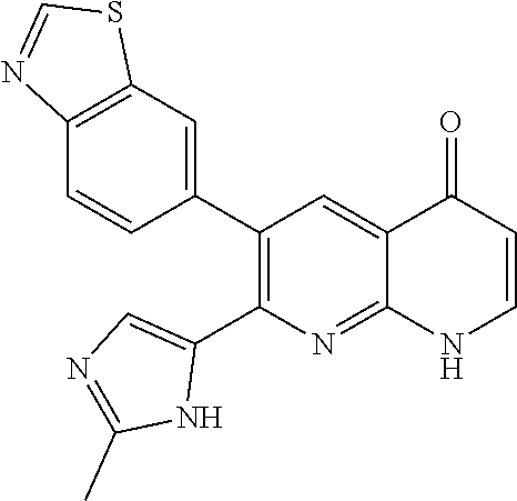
C12=C(C=C(C3=C(C4=CN=C(C)N4)N=C4C(=C3)C(=O)C=CN4)C=C1)SC=N2
